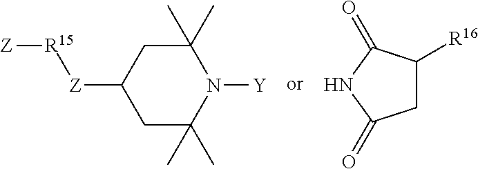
C1(C)(C)CC([Z][R15][Z])CC(C)(C)N1[Y].C1C([R16])C(=O)NC1=O
